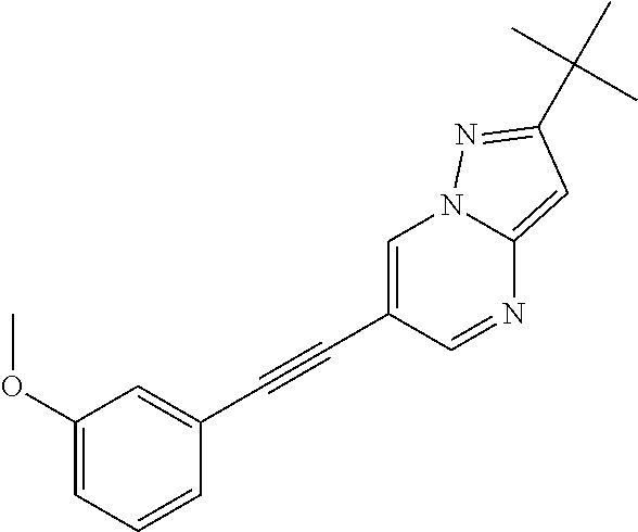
C1(OC)=CC=CC(C#CC2=CN3C(=CC(C(C)(C)C)=N3)N=C2)=C1
